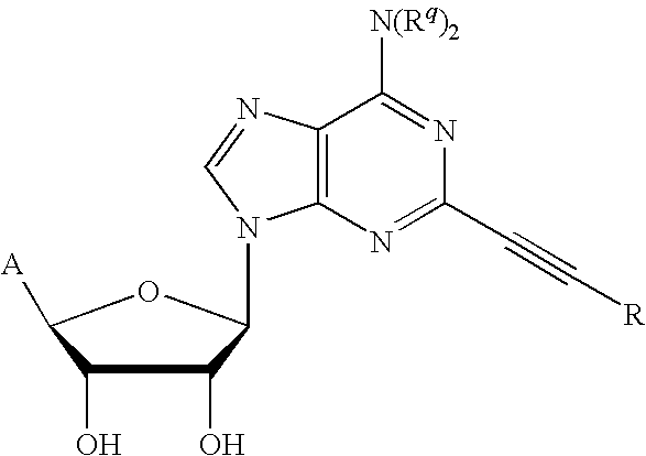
N1=C([N(Rq)2])C2=C(N=C1C#C[R])N(C1C(O)C(O)C([A])O1)C=N2
